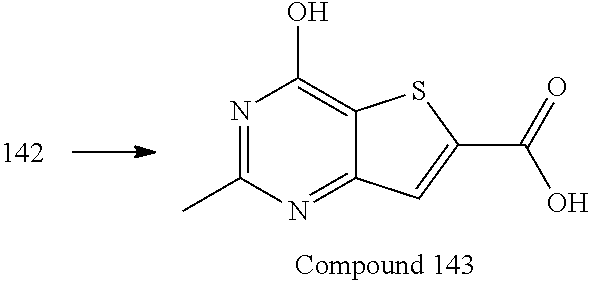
N1=C(C)N=C2C(=C1O)SC(C(=O)O)=C2
